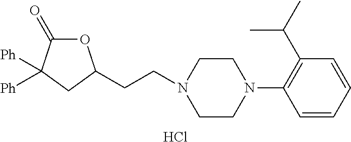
Cl.C1(N2CCN(CCC3OC(=O)C([Ph])([Ph])C3)CC2)=C(C(C)C)C=CC=C1
